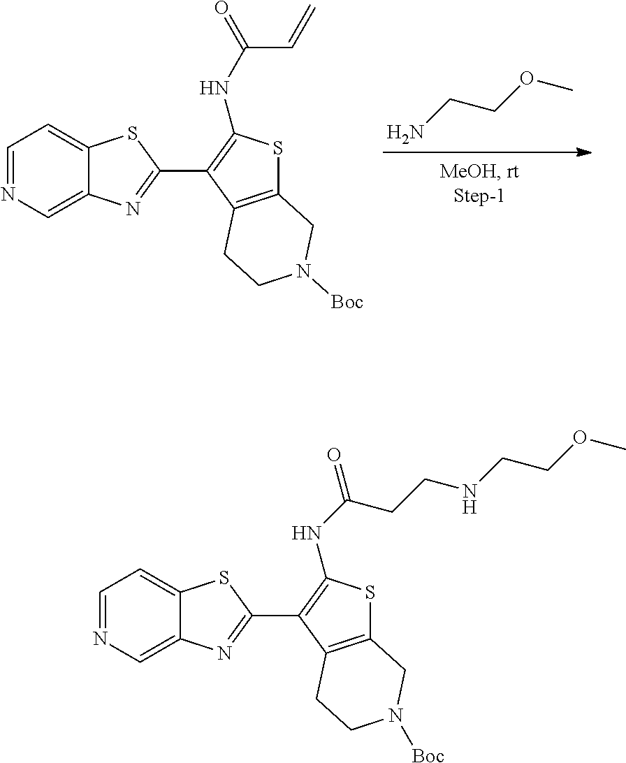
NCCOC.C1=NC=C2C(=C1)SC(C1=C(NC(=O)C=C)SC3=C1CCN([Boc])C3)=N2.C1=NC=C2C(=C1)SC(C1=C(NC(=O)CCNCCOC)SC3=C1CCN([Boc])C3)=N2
